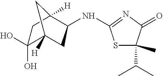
C1(O)(O)C2([H])CC(NC3=NC(=O)C(C(C)C)(C)S3)C([H])(C1)C2
